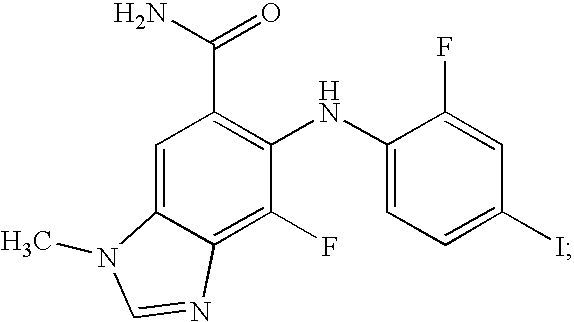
C1=C2C(=C(F)C(NC3=CC=C(I)C=C3F)=C1C(N)=O)N=CN2C
